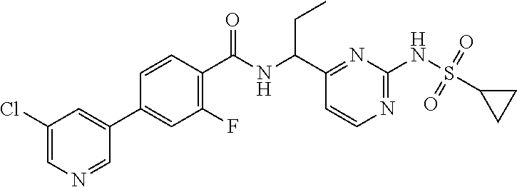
C1(C(NC(C2=C(F)C=C(C3=CC(Cl)=CN=C3)C=C2)=O)CC)=NC(NS(=O)(=O)C2CC2)=NC=C1
